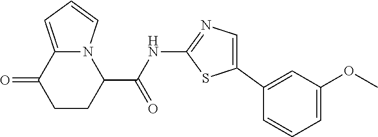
C1CC(C(NC2=NC=C(C3=CC(OC)=CC=C3)S2)=O)N2C(=CC=C2)C1=O
